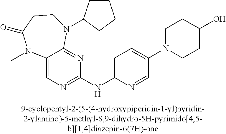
C12=CN=C(NC3=CC=C(N4CCC(O)CC4)C=N3)N=C1N(C1CCCC1)CCC(=O)N2C
